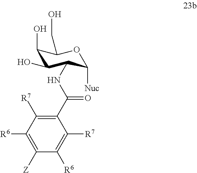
C1(O)C(CO)OC([Nuc])C(NC(C2=C([R7])C([R6])=C([Z])C([R6])=C2[R7])=O)C1O
